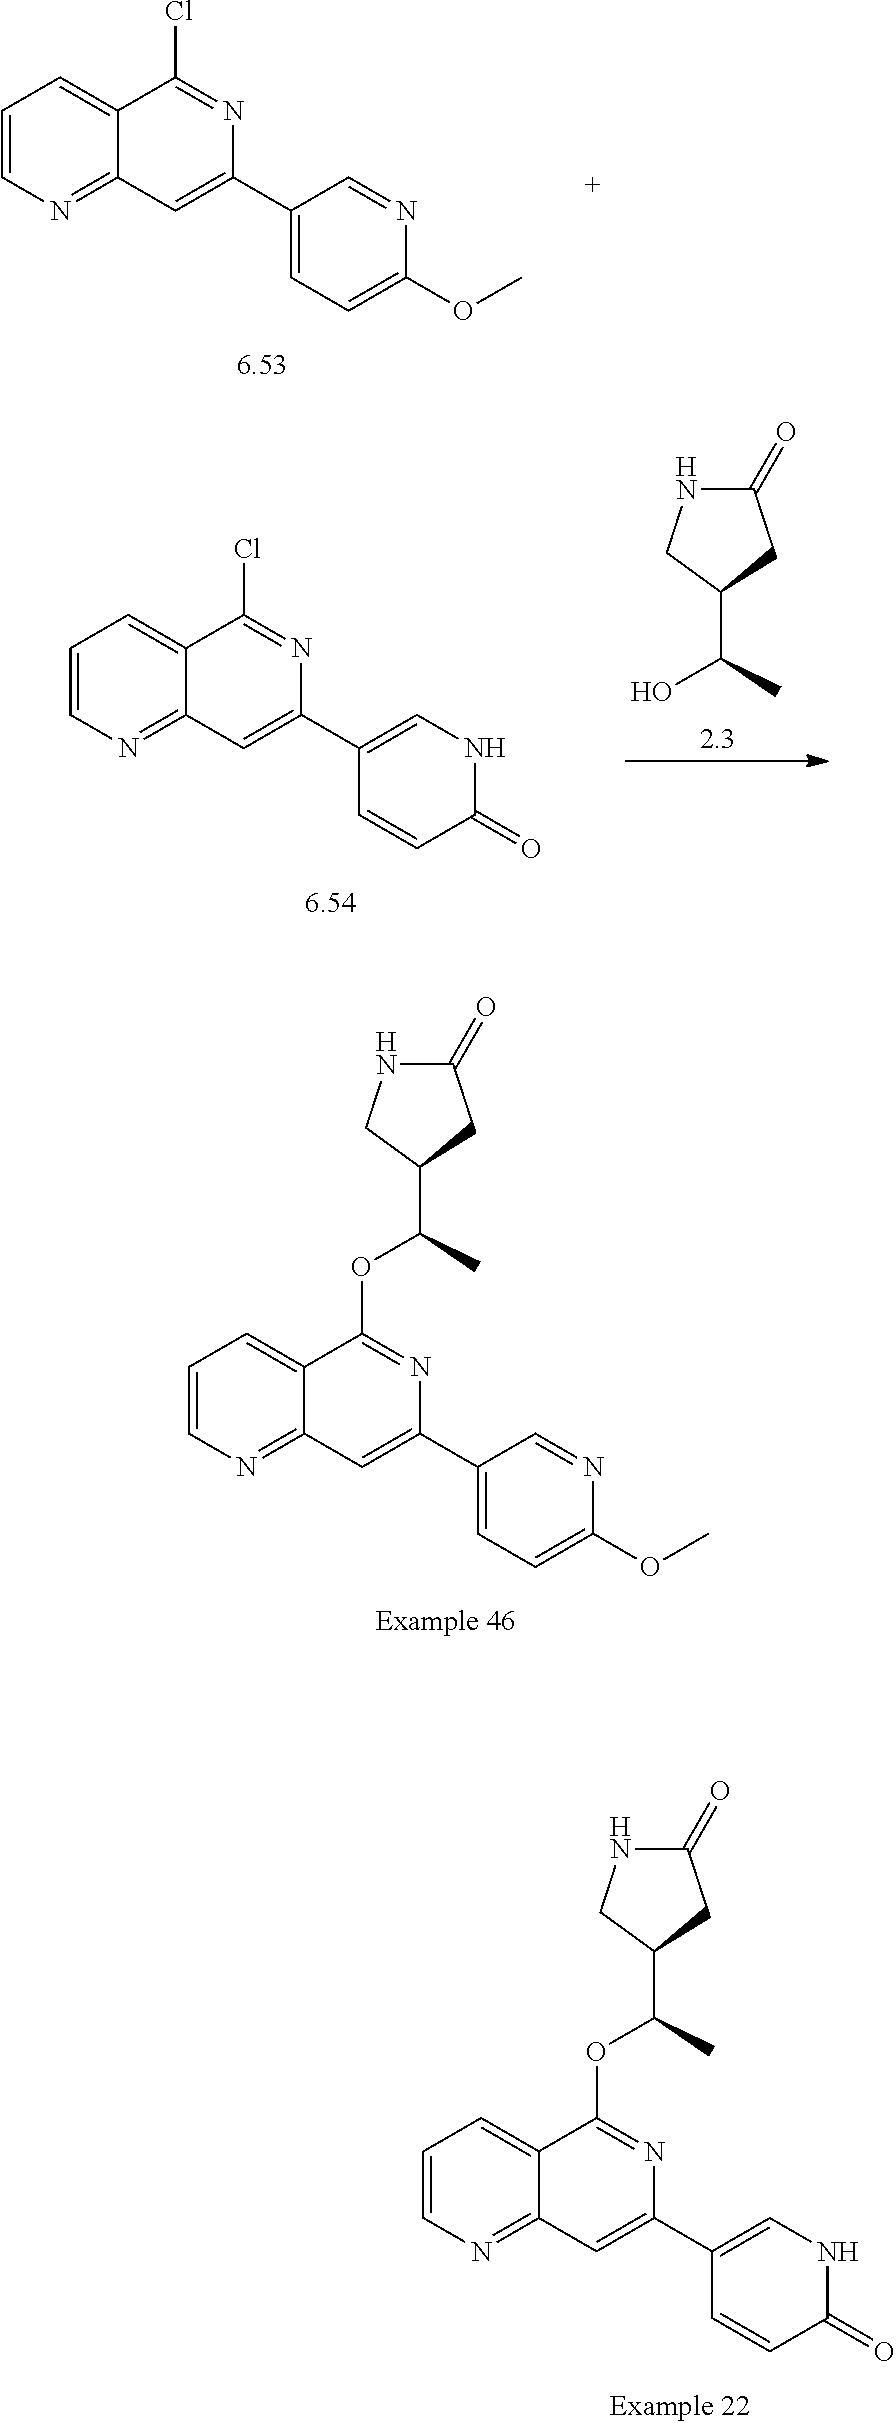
C1=CN=C2C(=C1)C(Cl)=NC(C1=CC=C(OC)N=C1)=C2.C1=CN=C2C(=C1)C(Cl)=NC(C1=CNC(=O)C=C1)=C2.C1(=O)NCC(C(C)O)C1.C1=CN=C2C(=C1)C(OC(C1CNC(=O)C1)C)=NC(C1=CC=C(OC)N=C1)=C2.C1=CN=C2C(=C1)C(OC(C1CNC(=O)C1)C)=NC(C1=CNC(=O)C=C1)=C2
